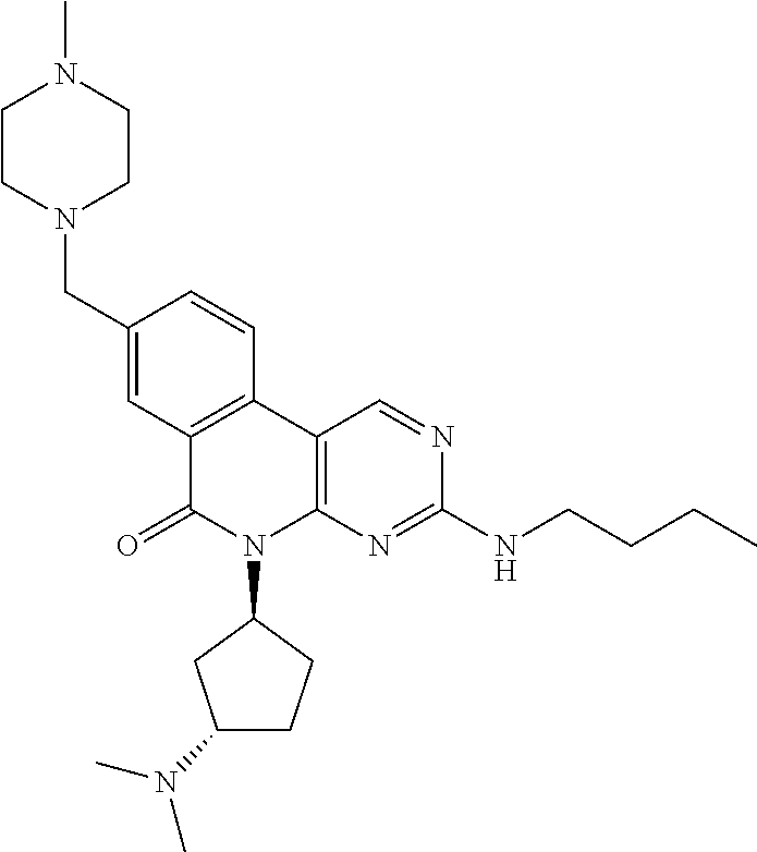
C1(CN2CCN(C)CC2)=CC2=C(C=C1)C1=C(N(C3CC(N(C)C)CC3)C2=O)N=C(NCCCC)N=C1
